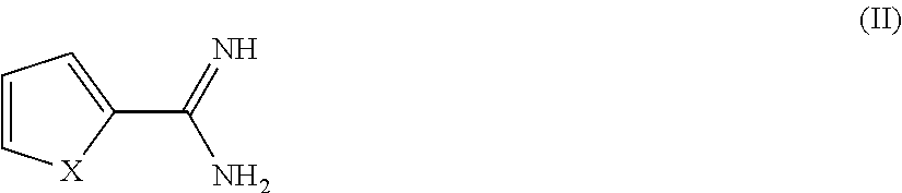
C1=C[X]C(C(=N)N)=C1
